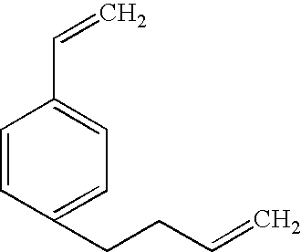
C1=CC(CCC=C)=CC=C1C=C
